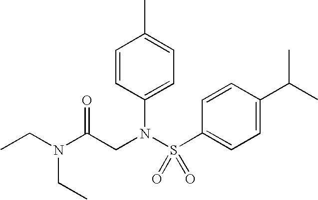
CCN(C(CN(S(C1=CC=C(C(C)C)C=C1)(=O)=O)C1=CC=C(C)C=C1)=O)CC
